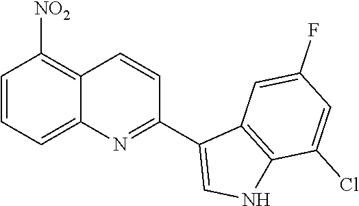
C1=CC=C2C(=C1[NO2])C=CC(C1=CNC3=C1C=C(F)C=C3Cl)=N2
